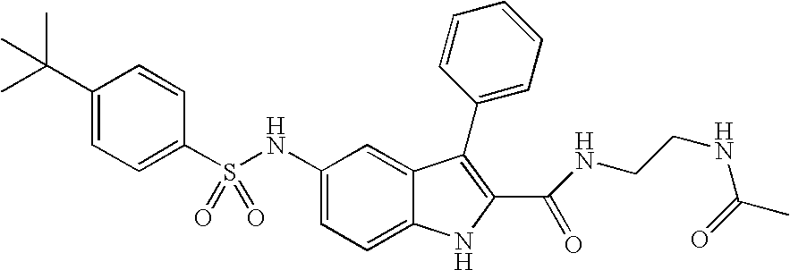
N(C1=CC=C2C(=C1)C(C1=CC=CC=C1)=C(C(=O)NCCNC(=O)C)N2)S(C1=CC=C(C(C)(C)C)C=C1)(=O)=O
